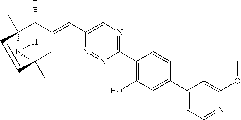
C1(C2=C(O)C=C(C3=CC=NC(OC)=C3)C=C2)=NC=C(C=C2C(F)C3(C)N([H])C(C)(C2)C=C3)N=N1
